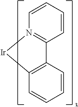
C1=CC=CN2=C1C1=C(C=CC=C1)[Ir]2
